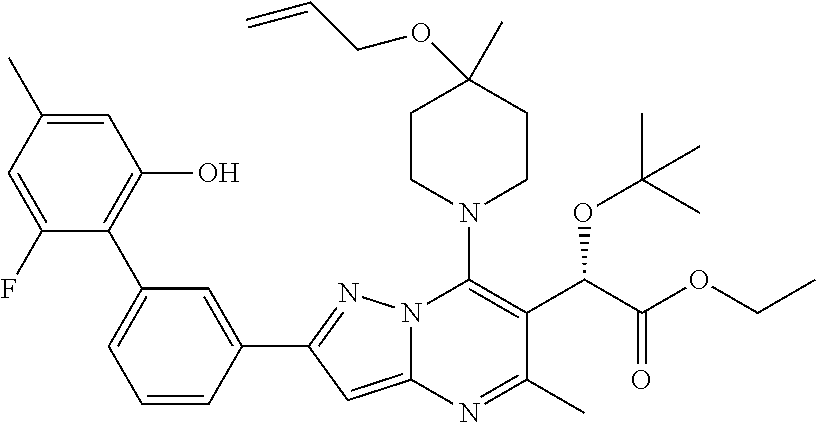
C1=C(C)C=C(F)C(C2=CC=CC(C3=NN4C(=C3)N=C(C)C(C(C(OCC)=O)OC(C)(C)C)=C4N3CCC(C)(OCC=C)CC3)=C2)=C1O
